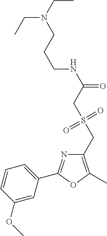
C1=CC(OC)=CC(C2=NC(CS(CC(NCCCN(CC)CC)=O)(=O)=O)=C(C)O2)=C1
